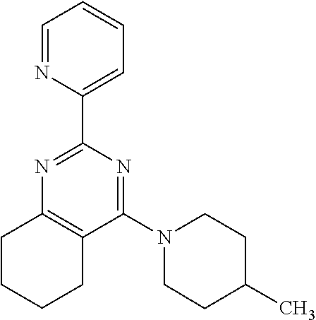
C1(N2CCC(C)CC2)=NC(C2=CC=CC=N2)=NC2=C1CCCC2
